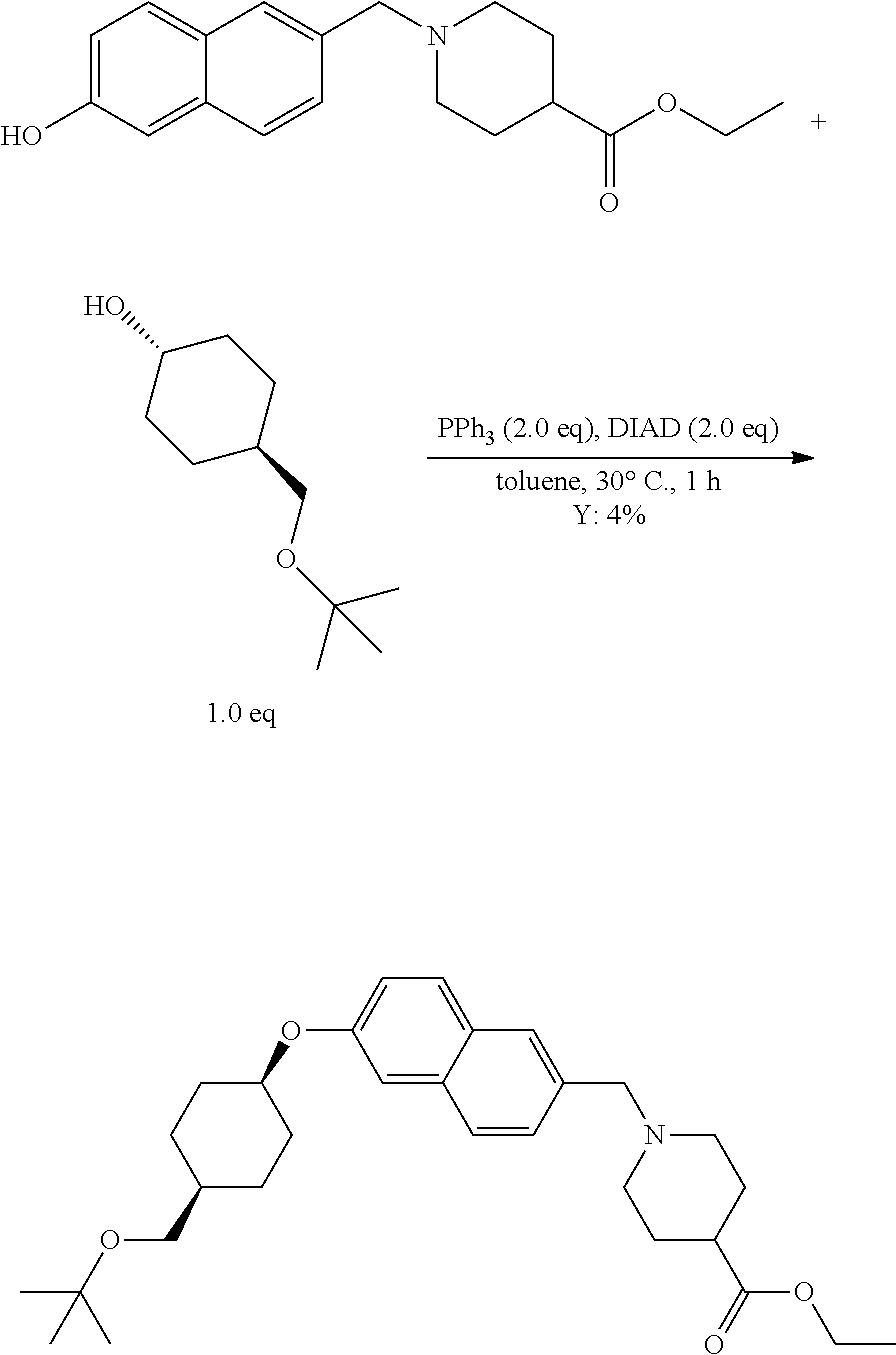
C1=C(O)C=C2C(=C1)C=C(CN1CCC(C(OCC)=O)CC1)C=C2.C1C(O)CCC(COC(C)(C)C)C1.C1(COC(C)(C)C)CCC(OC2=CC=C3C(=C2)C=CC(CN2CCC(C(=O)OCC)CC2)=C3)CC1
